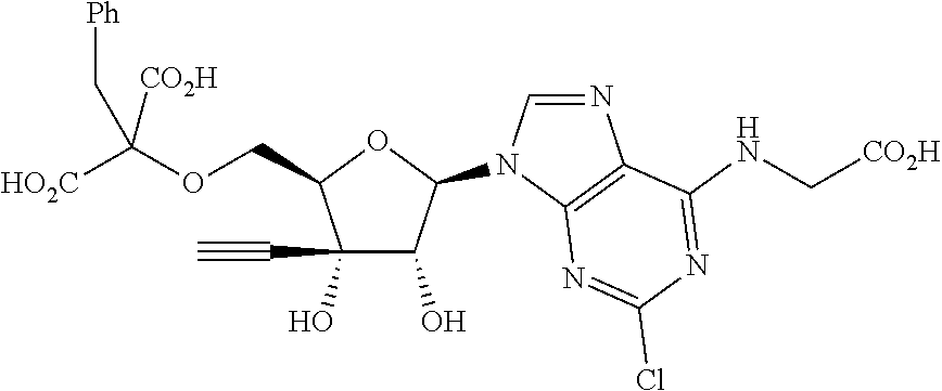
C(C1C(O)(C#C)C(O)C(N2C=NC3=C2N=C(Cl)N=C3NC[CO2H])O1)OC([HO2C])([CO2H])C[Ph]
